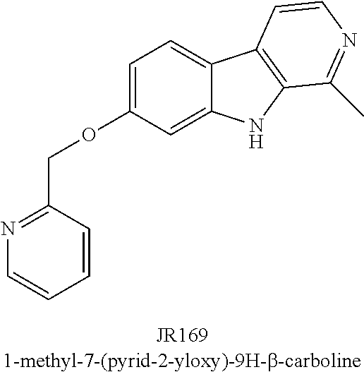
C1=C(OCC2=NC=CC=C2)C=C2C(=C1)C1=C(N2)C(C)=NC=C1
